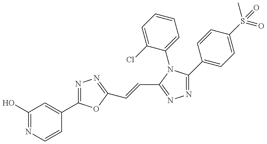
C1(O)=NC=CC(C2=NN=C(C=CC3=NN=C(C4=CC=C(S(C)(=O)=O)C=C4)N3C3=CC=CC=C3Cl)O2)=C1
